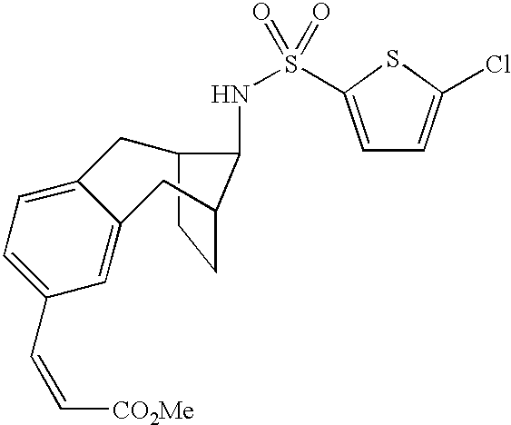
C12CCC(CC3=CC(C=C[CO2Me])=CC=C3C1)C2NS(C1=CC=C(Cl)S1)(=O)=O
